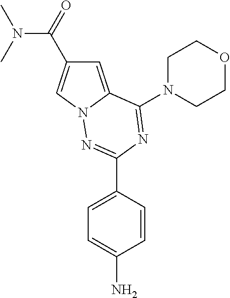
C1=C2N(C=C1C(=O)N(C)C)N=C(C1=CC=C(N)C=C1)N=C2N1CCOCC1
